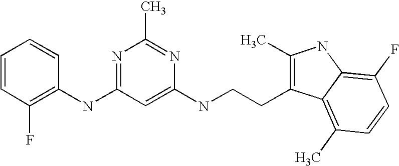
N(C1=NC(C)=NC(NCCC2=C(C)NC3=C(F)C=CC(C)=C23)=C1)C1=C(F)C=CC=C1
